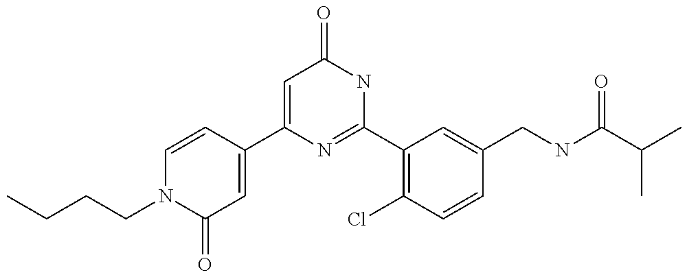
C1(C2=CC(=O)N(CCCC)C=C2)=CC(=O)NC(C2=C(Cl)C=CC(CNC(C(C)C)=O)=C2)=N1
